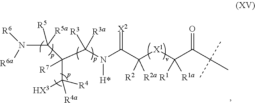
N(C([R5])([R5a])C(C([HX3])([R4])[R4a])(C(N(C(C([X1]C(C(C(C)(C)C)=O)([R1])[R1a])([R2])[R2a])=[X2])[H*])([R3a])[R3])[R7])([R6a])[R6]
